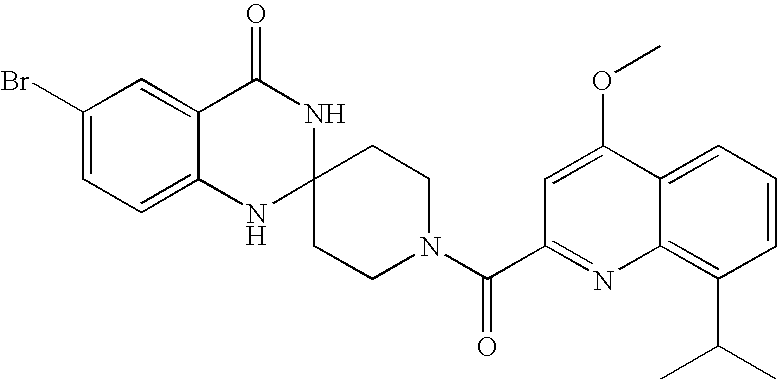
C1(Br)=CC=C2C(=C1)C(=O)NC1(N2)CCN(C(=O)C2=NC3=C(C(C)C)C=CC=C3C(OC)=C2)CC1
